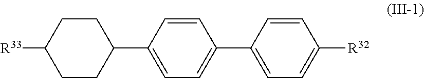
C1CC([R33])CCC1C1=CC=C(C2=CC=C([R32])C=C2)C=C1
